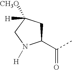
C1(C(C)=O)CC([CH3O])([H])CN1[H]
